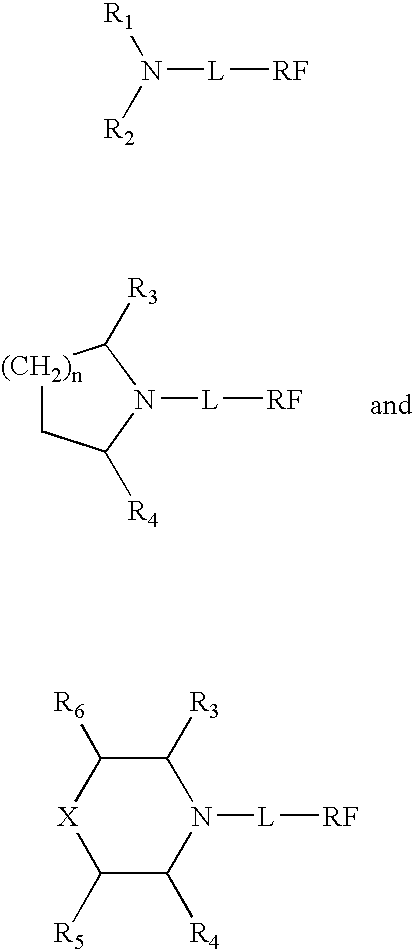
[(CH2)n]1CC([R4])N([L][RF])C1[R3].N([L][RF])([R1])[R2].[L]([RF])N1C([R4])C([R5])[X]C([R6])C1[R3]
